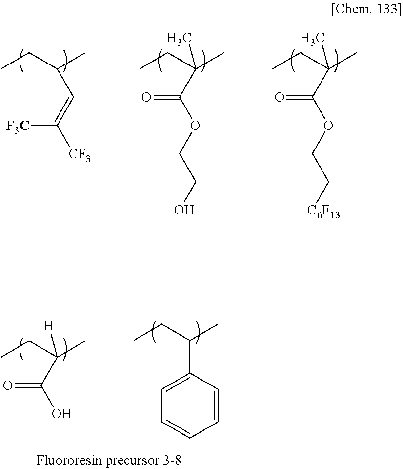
CCC(C)C=C([F3C])[CF3].CCC(C)(C)C(=O)OCCO.CCC(C)(C)C(=O)OCC[C6F13].CCC(C)C1=CC=CC=C1.CCC(C)([H])C(=O)O
